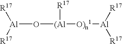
[Al](O[(Al]([R17])[O)n1][Al]([R17])[R17])([R17])[R17]
